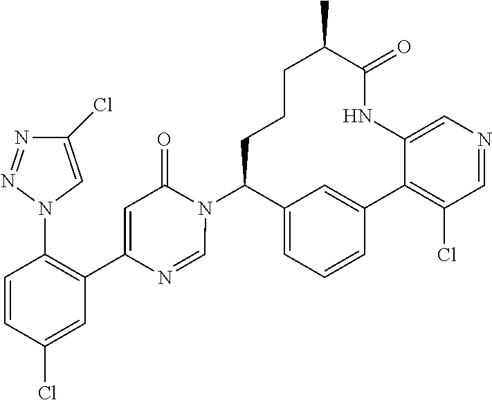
C12=CC=CC(=C1)C1=C(Cl)C=NC=C1NC(=O)C(C)CCCC2N1C(=O)C=C(C2=C(N3C=C(Cl)N=N3)C=CC(Cl)=C2)N=C1
